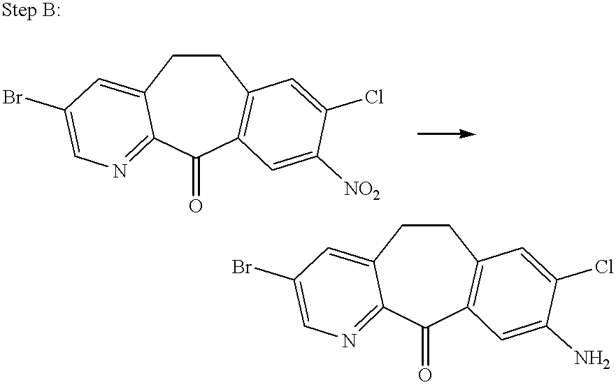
C1CC2=CC(Br)=CN=C2C(=O)C2=C1C=C(Cl)C([NO2])=C2.C1CC2=CC(Br)=CN=C2C(=O)C2=C1C=C(Cl)C(N)=C2
